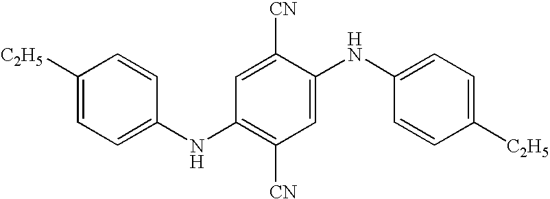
C1([C2H5])=CC=C(NC2=C([CN])C=C(NC3=CC=C([C2H5])C=C3)C([CN])=C2)C=C1
